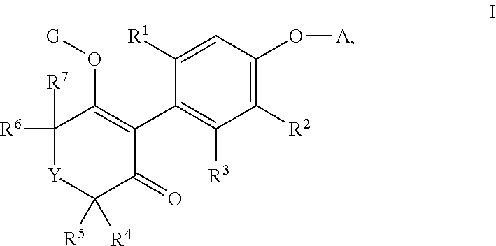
C1([R6])([R7])[Y]C([R5])([R4])C(=O)C(C2=C([R3])C([R2])=C(O[A])C=C2[R1])=C1O[G]
